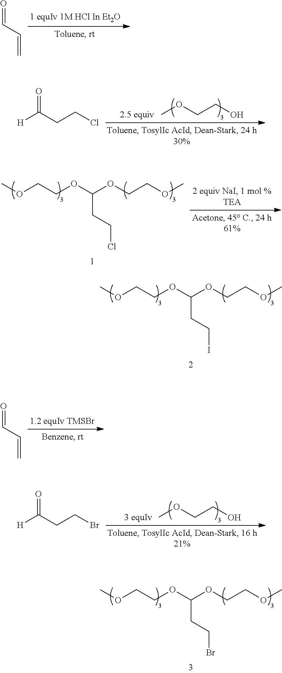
O=CC=C.O(CCO)C.O=C(CCCl)[H].COCCOC(OCCOC)CCCl.COCCOC(OCCOC)CCI.O=CC=C.O(CCO)C.O=C(CCBr)[H].COCCOC(OCCOC)CCBr
